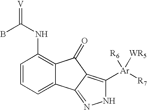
C1=CC=C2C(=C1NC(=[V])B)C(=O)C1=C([Ar]([R7])([R6])[WR5])NN=C21
